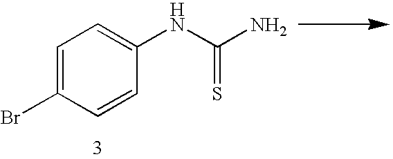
C1=C(Br)C=CC(NC(N)=S)=C1
